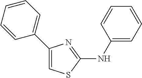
C1(NC2=NC(C3=CC=CC=C3)=CS2)=CC=CC=C1
